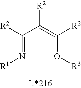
C(=N[R1])(C(=C(O[R3])[R2])[R2])[R2]
